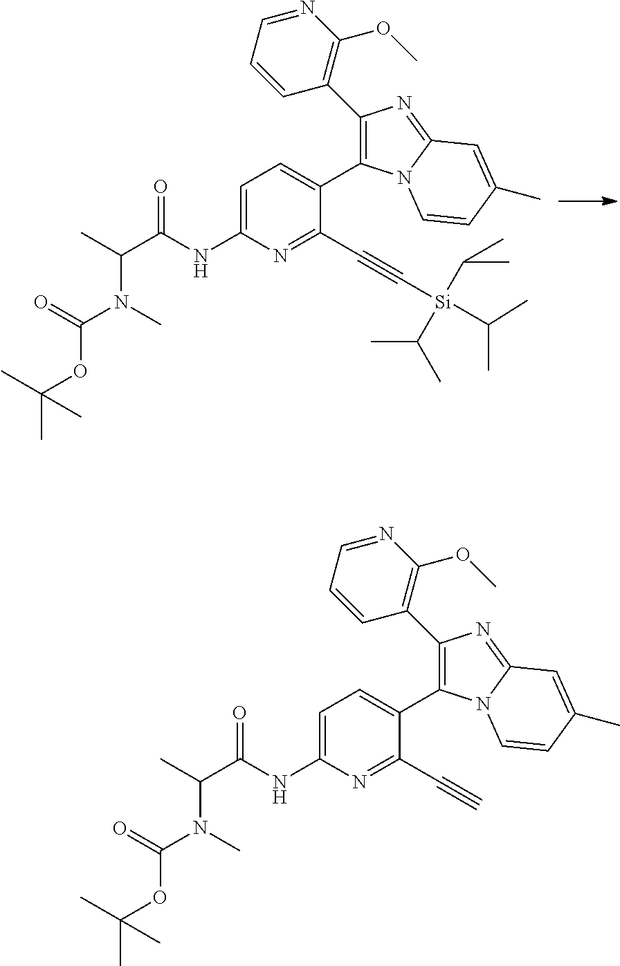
C1=C(NC(C(C)N(C)C(=O)OC(C)(C)C)=O)N=C(C#C[Si](C(C)C)(C(C)C)C(C)C)C(C2=C(C3=C(OC)N=CC=C3)N=C3N2C=CC(C)=C3)=C1.C1=C(NC(C(C)N(C)C(=O)OC(C)(C)C)=O)N=C(C#C)C(C2=C(C3=C(OC)N=CC=C3)N=C3N2C=CC(C)=C3)=C1
